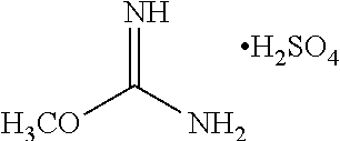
[H3CO]C(N)=N.[H2SO4]
